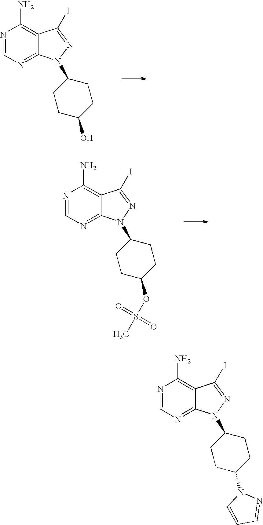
N1=CN=C2C(=C1N)C(I)=NN2C1CCC(O)CC1.N1=CN=C2C(=C1N)C(I)=NN2C1CCC(OS(C)(=O)=O)CC1.N1=CN=C2C(=C1N)C(I)=NN2C1CCC(N2C=CC=N2)CC1
